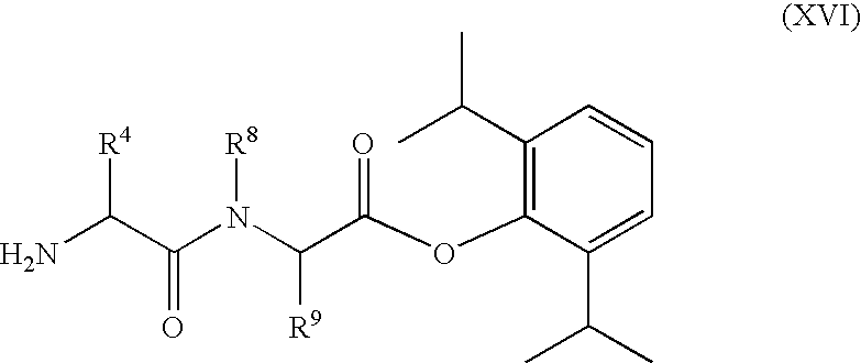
C1(C(C)C)=C(OC(C(N(C(C(N)[R4])=O)[R8])[R9])=O)C(C(C)C)=CC=C1
